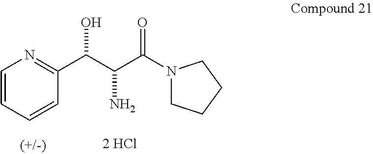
C1=CC=CC(C(C(C(N2CCCC2)=O)N)O)=N1
